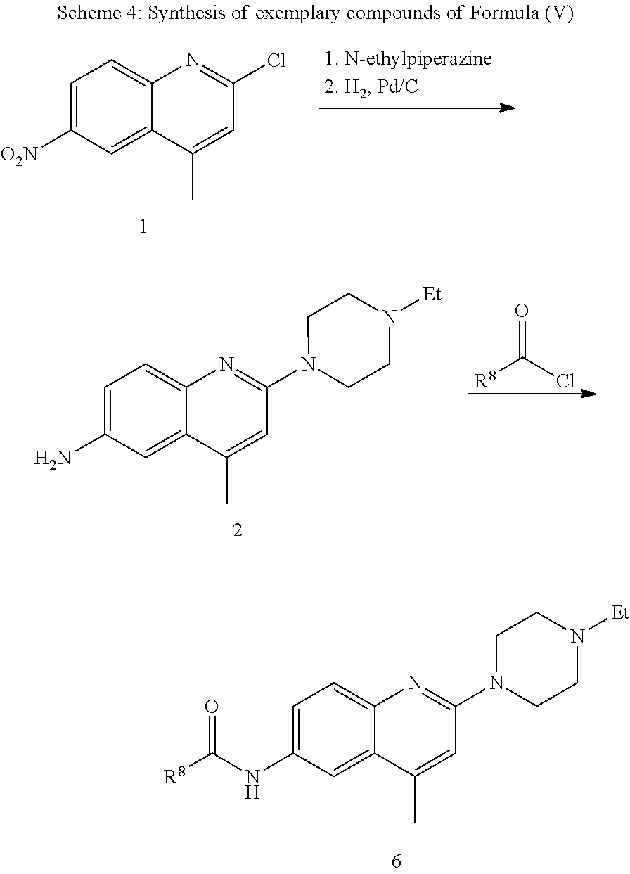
C1=C([O2N])C=C2C(=C1)N=C(Cl)C=C2C.C1=C(N)C=C2C(=C1)N=C(N1CCN([Et])CC1)C=C2C.O=C(Cl)[R8].C1=C(NC([R8])=O)C=C2C(=C1)N=C(N1CCN([Et])CC1)C=C2C
